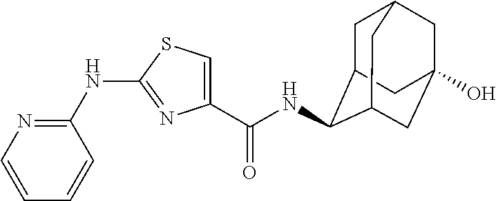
C1(C(NC2C3CC4CC(O)(CC2C4)C3)=O)=CSC(NC2=NC=CC=C2)=N1
